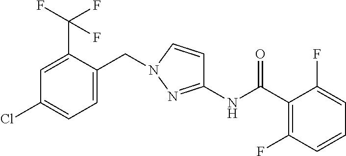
C1=C(CN2C=CC(NC(C3=C(F)C=CC=C3F)=O)=N2)C(C(F)(F)F)=CC(Cl)=C1
